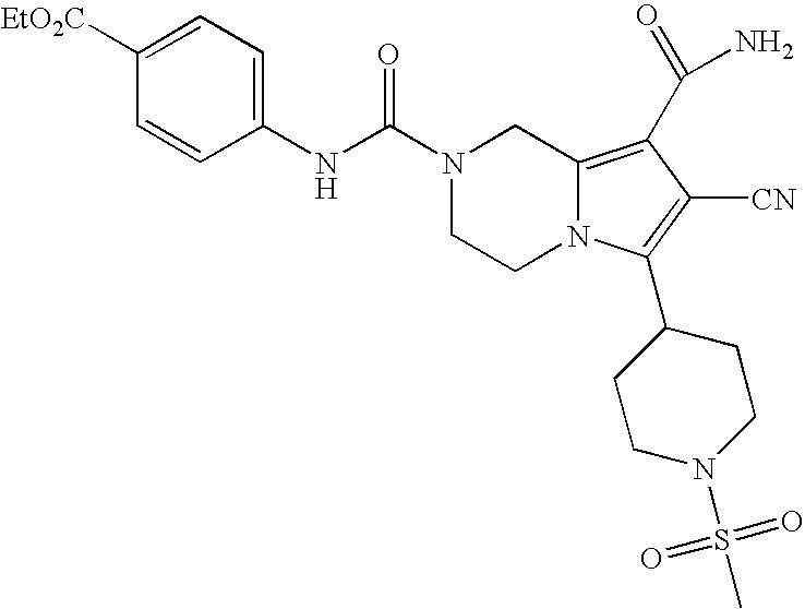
C1([EtO2C])=CC=C(NC(N2CCN3C(=C(C(N)=O)C([CN])=C3C3CCN(S(C)(=O)=O)CC3)C2)=O)C=C1
